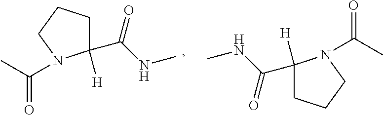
C1([H])(C(NC)=O)CCCN1C(C)=O.C1([H])(C(NC)=O)CCCN1C(C)=O
